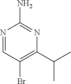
N1=CC(Br)=C(C(C)C)N=C1N
